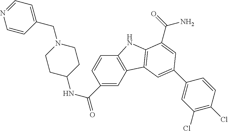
C1C(NC(=O)C2=CC3=C(C=C2)NC2=C3C=C(C3=CC(Cl)=C(Cl)C=C3)C=C2C(=O)N)CCN(CC2=CC=NC=C2)C1
